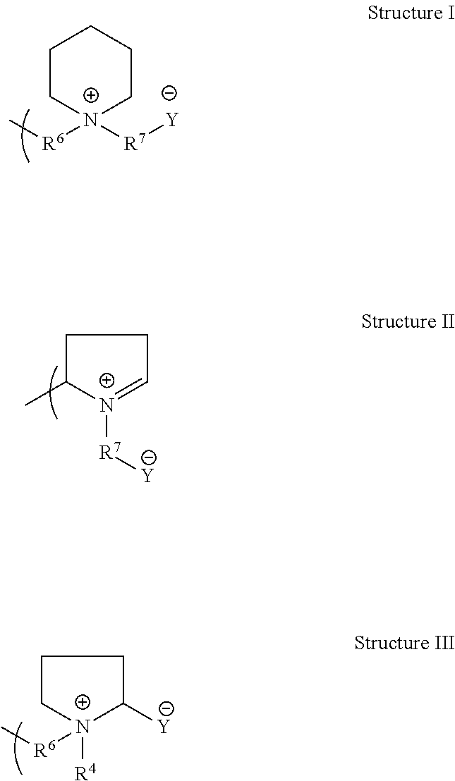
C1C[N+]([R6]C)([R7][Y])CCC1.C1C(C)[N+]([R7][Y])=CC1.C1C[N+]([R4])([R6]C)C([Y])C1
